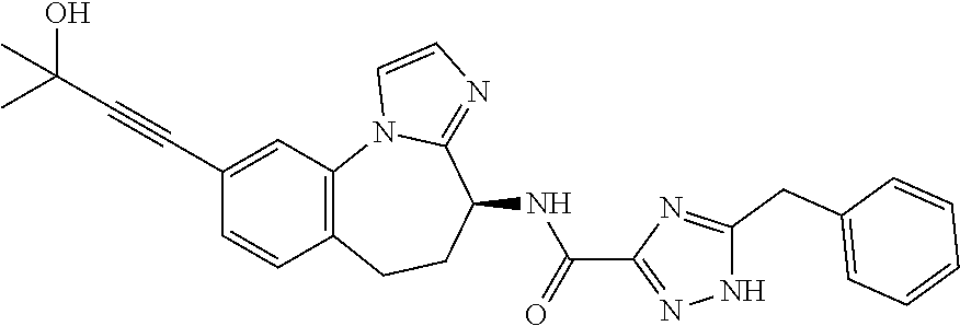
C12=C(CCC(NC(=O)C3=NNC(CC4=CC=CC=C4)=N3)C3=NC=CN13)C=CC(C#CC(C)(O)C)=C2
